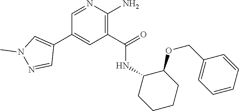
C1=NN(C)C=C1C1=CC(C(=O)NC2CCCCC2OCC2=CC=CC=C2)=C(N)N=C1
